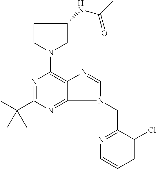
C1CN(C2=C3C(=NC(C(C)(C)C)=N2)N(CC2=NC=CC=C2Cl)C=N3)CC1NC(C)=O
